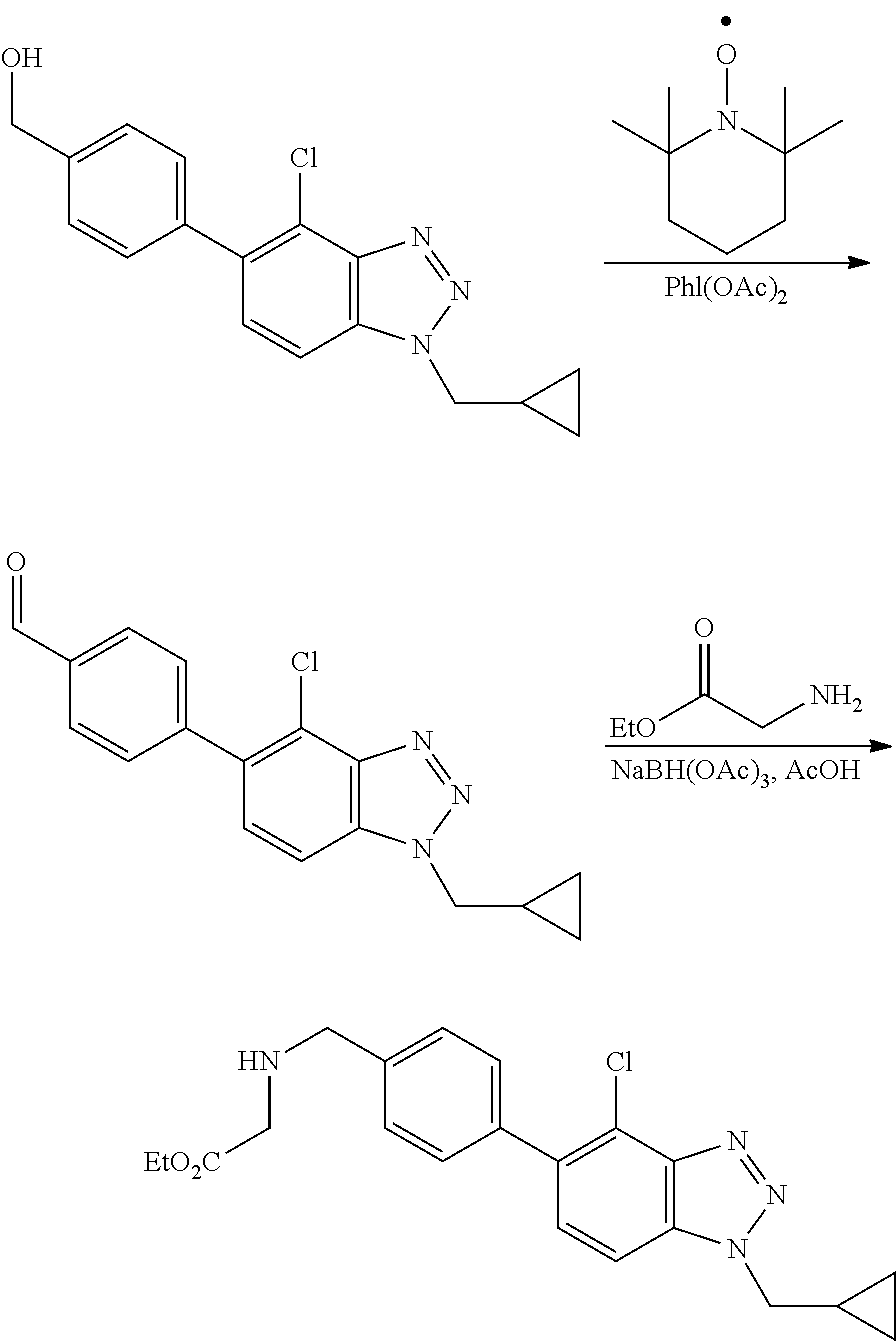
C1(C)(C)CCCC(C)(C)N1O.C1(CO)=CC=C(C2=C(Cl)C3=C(C=C2)N(CC2CC2)N=N3)C=C1.O=C([EtO])CN.C1(C=O)=CC=C(C2=C(Cl)C3=C(C=C2)N(CC2CC2)N=N3)C=C1.C1(CNC[EtO2C])=CC=C(C2=C(Cl)C3=C(C=C2)N(CC2CC2)N=N3)C=C1
